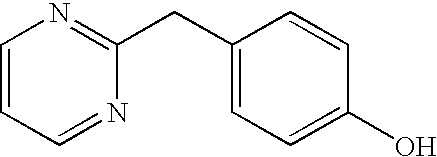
C1(CC2=NC=CC=N2)=CC=C(O)C=C1
